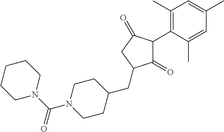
C1(=O)C(C2=C(C)C=C(C)C=C2C)C(=O)CC1CC1CCN(C(=O)N2CCCCC2)CC1
